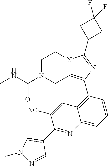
C1N(C(NC)=O)CC2=C(C3=C4C(=CC=C3)N=C(C3=CN(C)N=C3)C([NC])=C4)N=C(C3CC(F)(F)C3)N2C1
